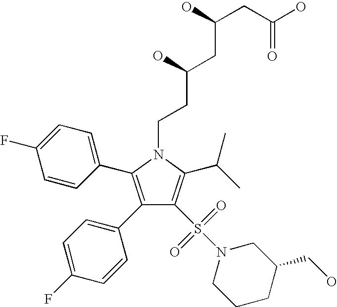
C1(C2=C(C3=CC=C(F)C=C3)C(S(=O)(=O)N3CCCC(CO)C3)=C(C(C)C)N2CCC(CC(CC(O)=O)O)O)=CC=C(F)C=C1
